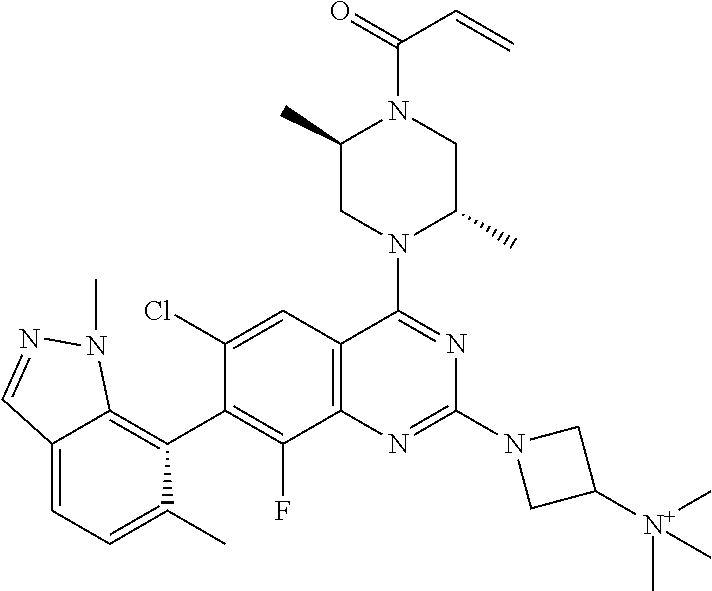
C12=C(C=C(Cl)C(C3=C4C(=CC=C3C)C=NN4C)=C1F)C(N1C(C)CN(C(=O)C=C)C(C)C1)=NC(N1CC([N+](C)(C)C)C1)=N2
